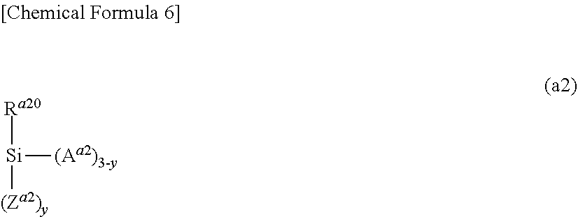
[Ra20][Si]([(Za2)y])[(Aa2)3-y]
